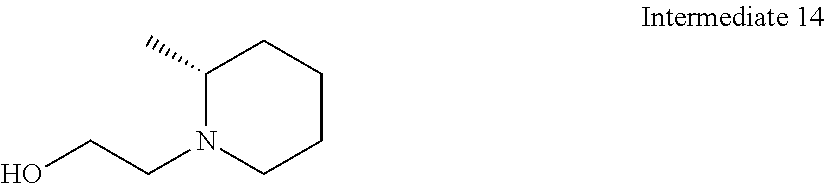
OCCN1CCCCC1C
